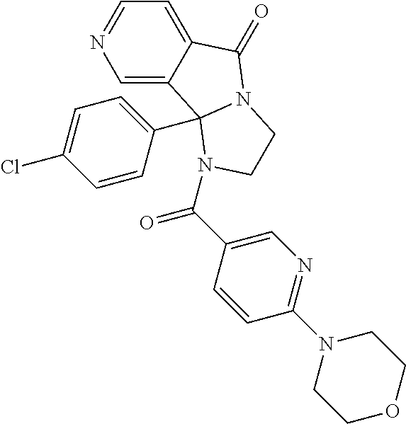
C1=C2C(=CN=C1)C1(C3=CC=C(Cl)C=C3)N(C2=O)CCN1C(C1=CN=C(N2CCOCC2)C=C1)=O
